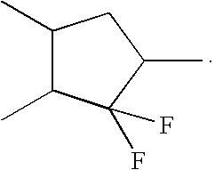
C1(C)C(C)C(F)(F)C(C)C1
